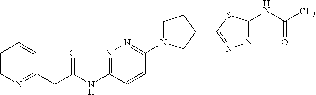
C1=CN=C(CC(NC2=NN=C(N3CCC(C4=NN=C(NC(C)=O)S4)C3)C=C2)=O)C=C1
